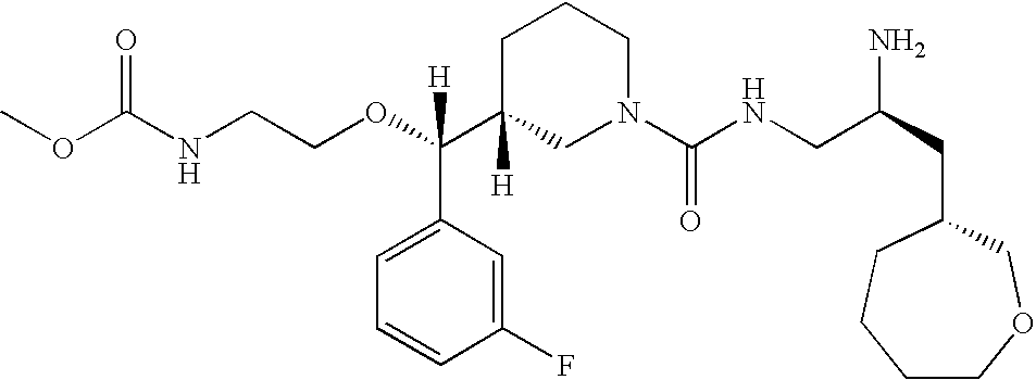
O=C(NCCOC(C1([H])CN(C(NCC(CC2CCCCOC2)N)=O)CCC1)(C1=CC=CC(F)=C1)[H])OC
